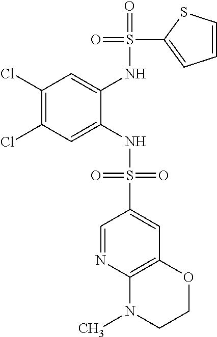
C1(Cl)=C(Cl)C=C(NS(=O)(=O)C2=CC3=C(N=C2)N(C)CCO3)C(NS(=O)(C2=CC=CS2)=O)=C1
